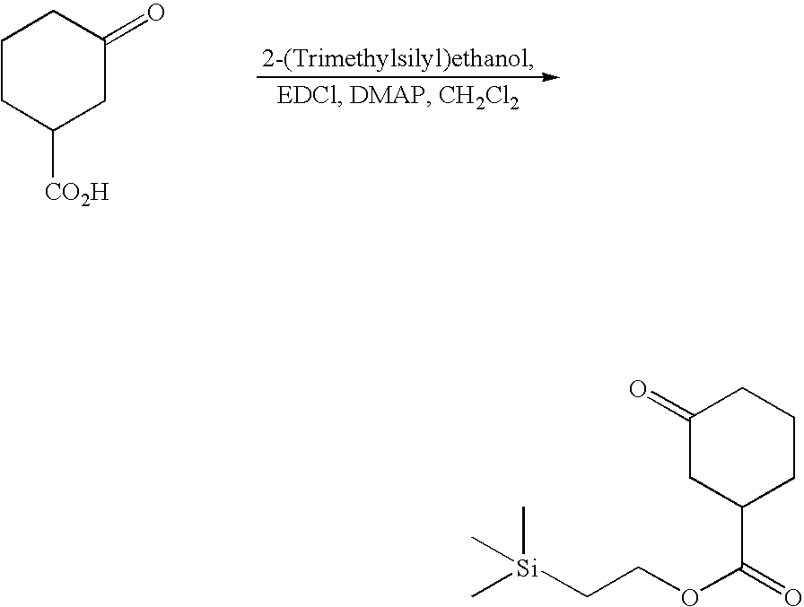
C1CC([CO2H])CC(=O)C1.C1CC(C(=O)OCC[Si](C)(C)C)CC(=O)C1
